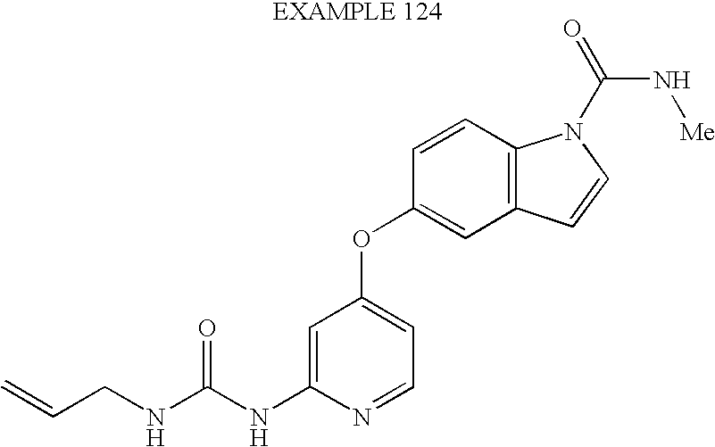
C(NC(NC1=CC(OC2=CC3=C(C=C2)N(C(=O)N[Me])C=C3)=CC=N1)=O)C=C
